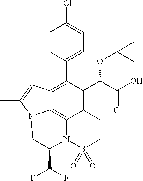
C1=CC(C2=C3C4=C(C(C)=C2C(C(=O)O)OC(C)(C)C)N(S(=O)(C)=O)C(C(F)F)CN4C(C)=C3)=CC=C1Cl
